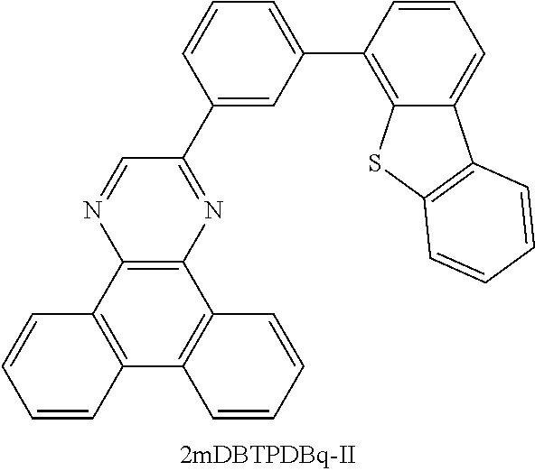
C1=C(C2=C3C(=CC=C2)C2=C(S3)C=CC=C2)C=C(C2=NC3=C(N=C2)C2=C(C4=C3C=CC=C4)C=CC=C2)C=C1
